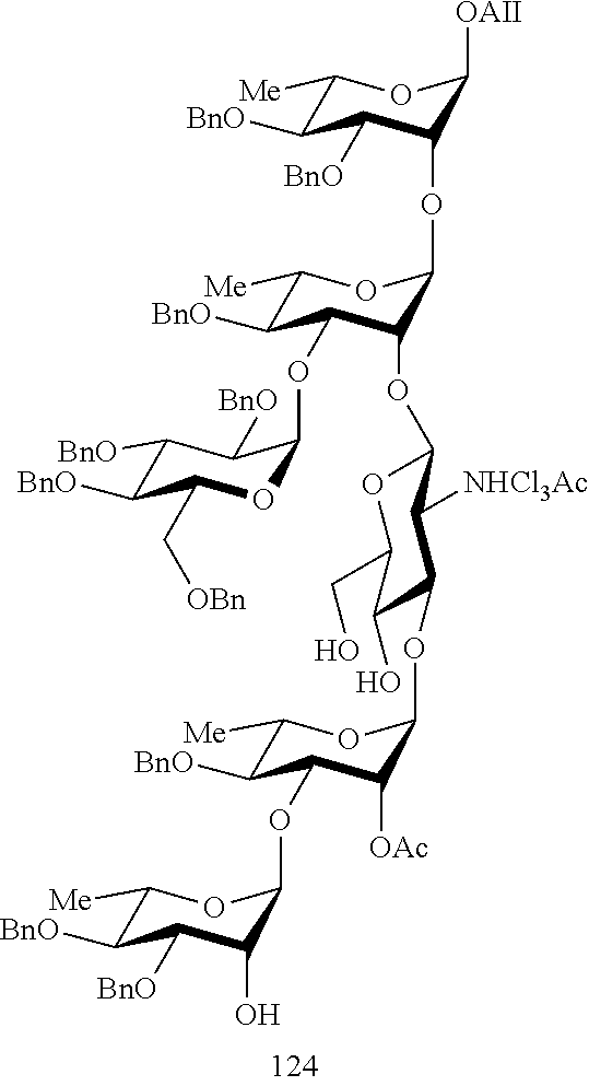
C1([Me])C([BnO])C(OC2OC(C[OBn])C([BnO])C([BnO])C2[BnO])C(OC2OC(CO)C(O)C(OC3C([OAc])C(OC4C(O)C([BnO])C([BnO])C([Me])O4)C([BnO])C([Me])O3)C2[NHCl3Ac])C(OC2C([BnO])C([BnO])C([Me])OC2[OAII])O1
